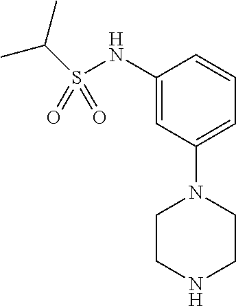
C1(NS(C(C)C)(=O)=O)=CC(N2CCNCC2)=CC=C1
